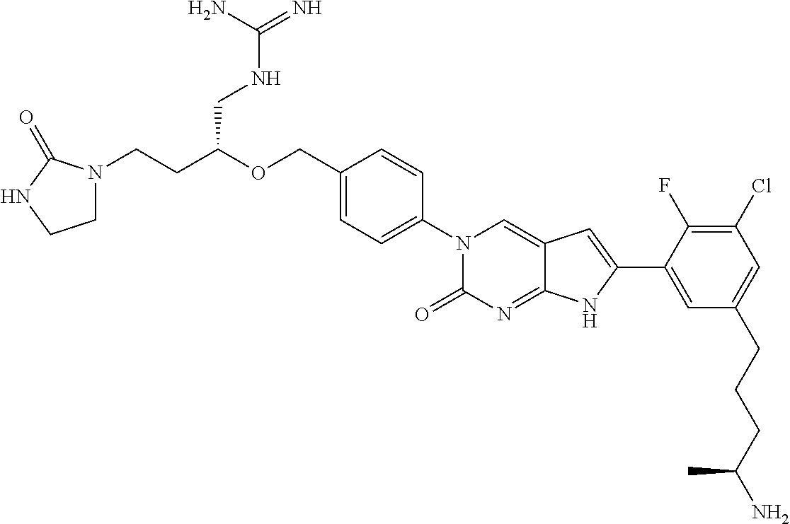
N1(CCC(OCC2=CC=C(N3C(=O)N=C4C(=C3)C=C(C3=CC(CCCC(N)C)=CC(Cl)=C3F)N4)C=C2)CNC(=N)N)CCNC1=O
